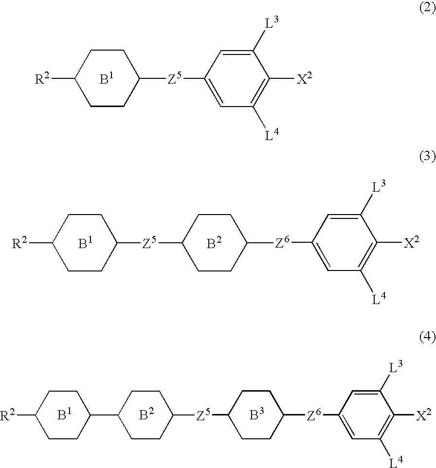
C1CC([Z5]C2CCC([R2])CC2)CCC1[Z6]C1=CC([L4])=C([X2])C([L3])=C1.C1CC(C2CCC([R2])CC2)CCC1[Z5]C1CCC([Z6]C2=CC([L4])=C([X2])C([L3])=C2)CC1.C1CC([R2])CCC1[Z5]C1=CC([L4])=C([X2])C([L3])=C1
